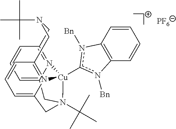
C12=CC=CC3=N1[Cu]1(c4n([Bn])C5=C(C=CC=C5)n4[Bn])N(C(C)(C)C)(CC4=CC=CC(=N14)CN(C(C)(C)C)C3)C2.[PF6]
